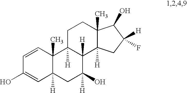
C1=CC2(C)C([H])(C=C1O)CC(O)([H])C1([H])C2([H])CCC2(C)C1([H])CC([H])(F)C2O
